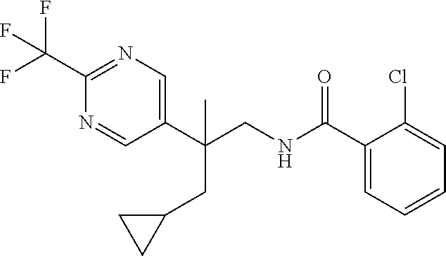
C1(C(F)(F)F)=NC=C(C(CNC(C2=CC=CC=C2Cl)=O)(CC2CC2)C)C=N1
